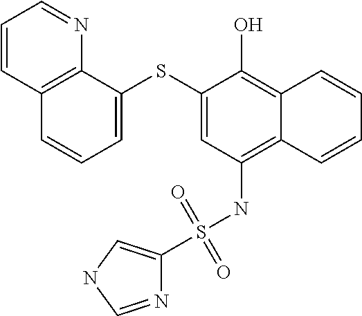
C1=C(SC2=CC(NS(C3=CNC=N3)(=O)=O)=C3C(=C2O)C=CC=C3)C2=C(C=C1)C=CC=N2
